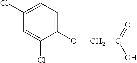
C1(Cl)=CC=C(OCC(O)=O)C(Cl)=C1
